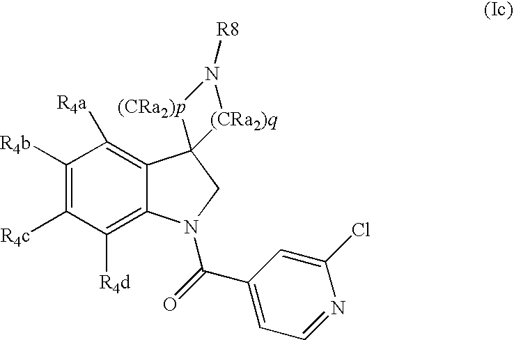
C1([R4b])=C([R4c])C([R4d])=C2C(=C1[R4a])C1(CN2C(=O)C2=CC=NC(Cl)=C2)[(CRa2)p]N([R8])[(CRa2)q]1
